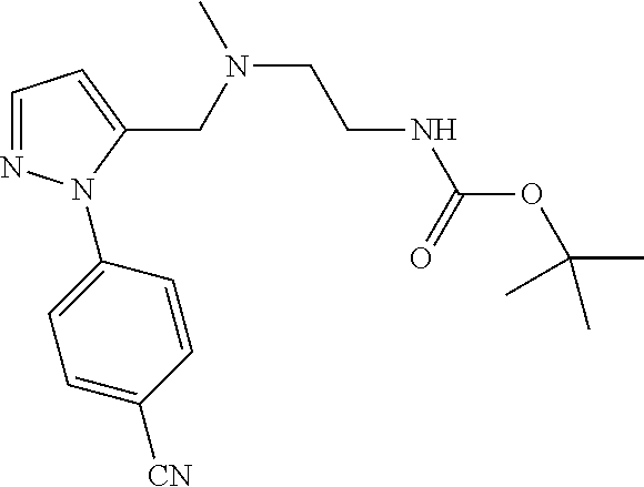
C1=NN(C2=CC=C([CN])C=C2)C(CN(CCNC(OC(C)(C)C)=O)C)=C1
